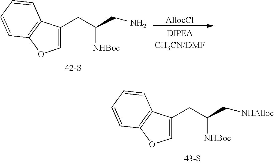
C1=C(CC(CN)[NHBoc])C2=C(O1)C=CC=C2.[AllocCl].C1=C(CC(C[NHAlloc])[NHBoc])C2=C(O1)C=CC=C2
